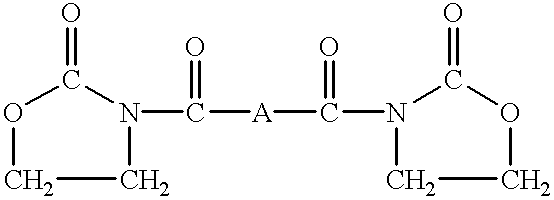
O1CCN(C([A]C(N2CCOC2=O)=O)=O)C1=O
